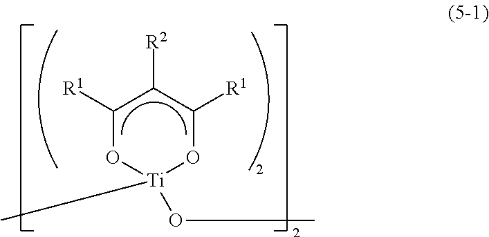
C1([R1])O[Ti](C)(OC)OC([R1])C1[R2]
